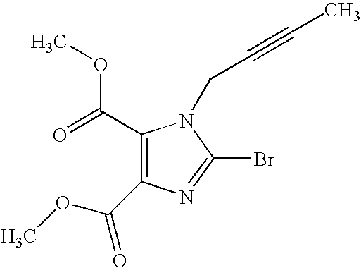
C1(C(=O)OC)=C(C(OC)=O)N=C(Br)N1CC#CC
